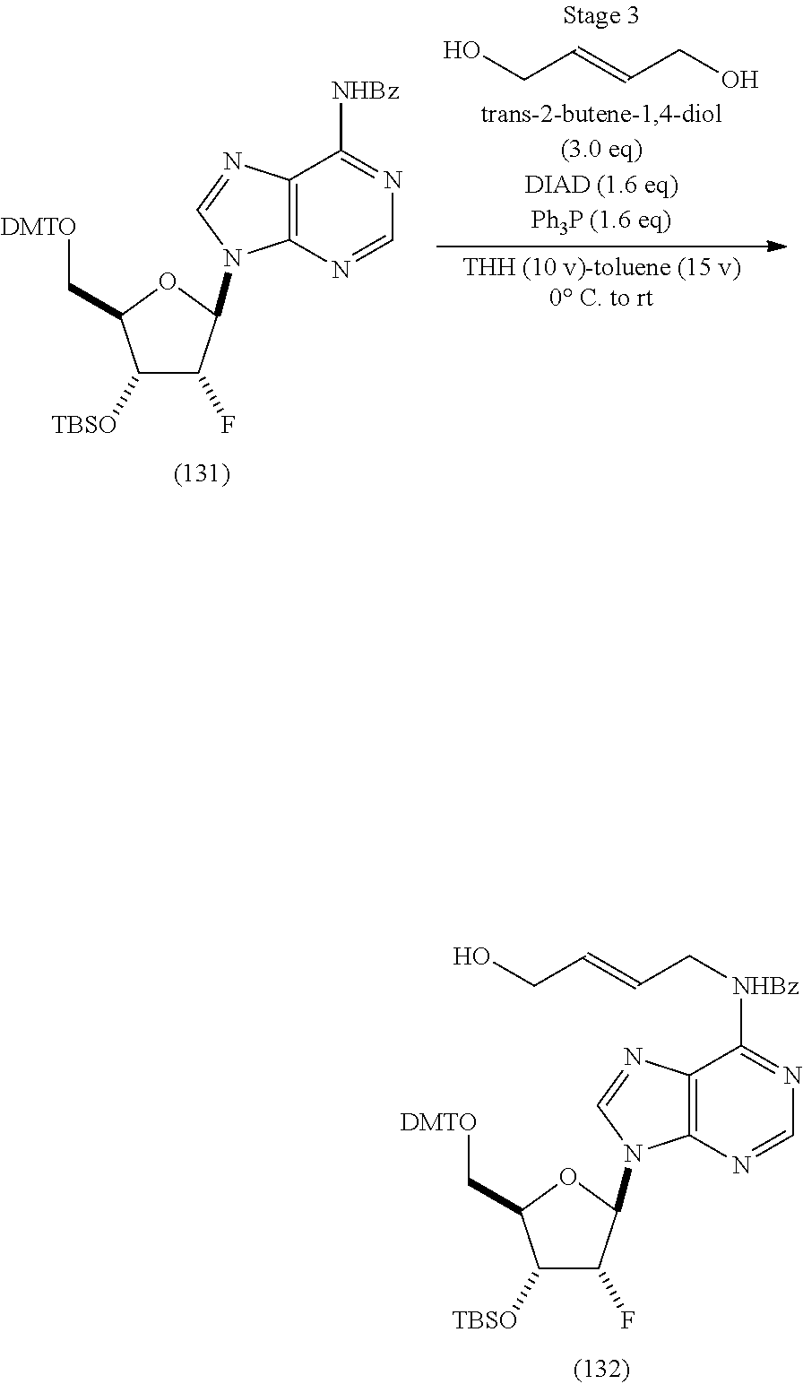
C12=C(N=CN=C1[NHBz]CC=CCO)N(C1C(F)C([TBSO])C(C[DMTO])O1)C=N2.OCC=CCO.C12=C(N=CN=C1[NHBz])N(C1C(F)C([TBSO])C(C[DMTO])O1)C=N2
